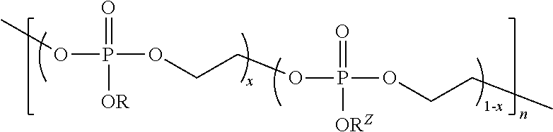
COP(OCCOP(OCCC)(=O)[ORZ])(=O)[OR].[1-x]
